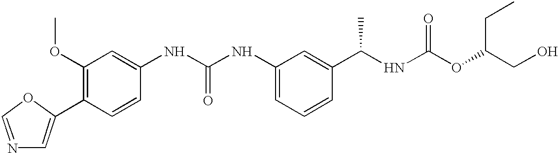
C1=C(C2=C(OC)C=C(NC(NC3=CC=CC(C(NC(OC(CO)CC)=O)C)=C3)=O)C=C2)OC=N1
